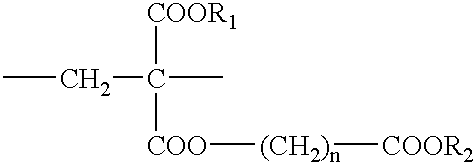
CCC([COO][(CH2)n][COOR2])([COOR1])C
